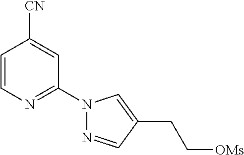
C1=CN=C(N2N=CC(CC[OMs])=C2)C=C1[CN]
